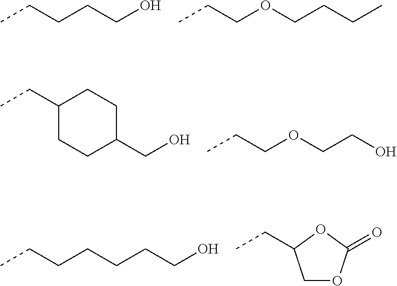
CCCCCO.CCCOCCCC.CCCOCCO.C1(CC)CCC(CO)CC1.CCCCCCCO.C1OC(=O)OC1CC
